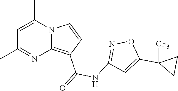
C1=C(C)N2C(=C(C(=O)NC3=NOC(C4([CF3])CC4)=C3)C=C2)N=C1C
